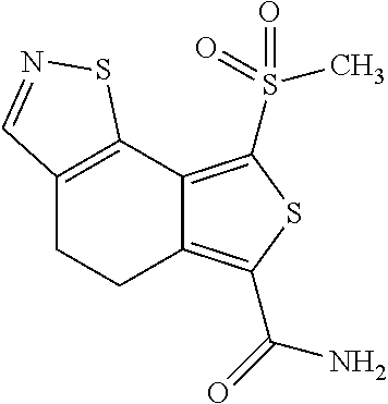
C12=C(C3=C(S(C)(=O)=O)SC(C(=O)N)=C3CC1)SN=C2
